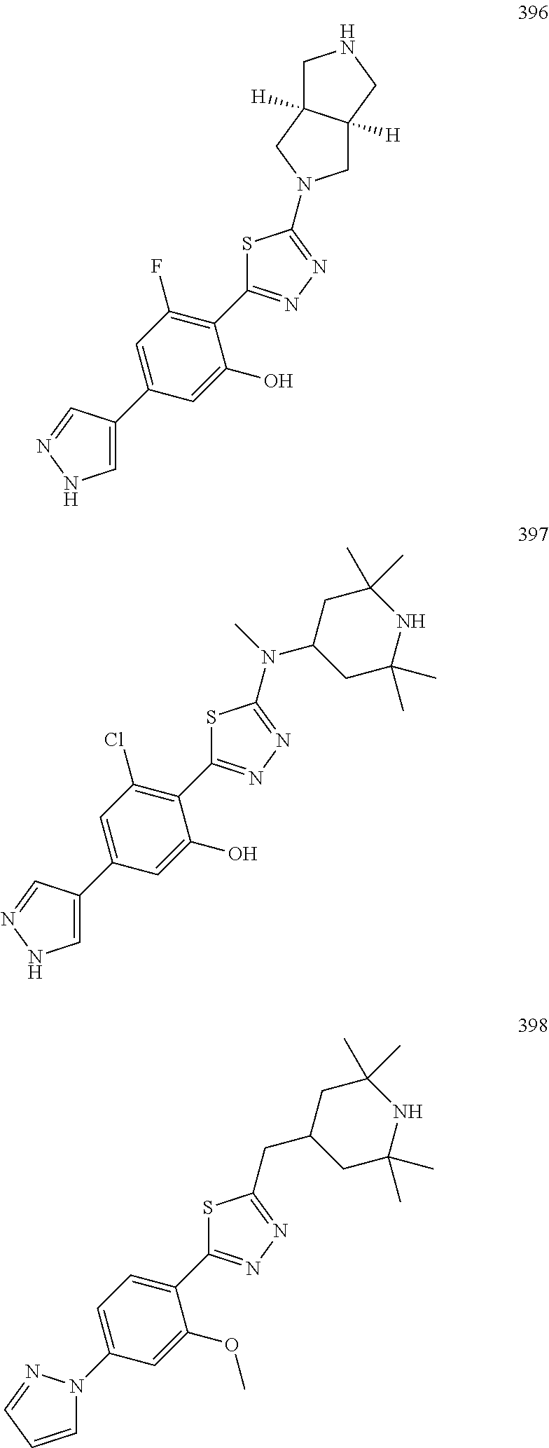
C1=C(C2=CNN=C2)C=C(O)C(C2=NN=C(N3CC4([H])C([H])(C3)CNC4)S2)=C1F.C1=C(C2=CNN=C2)C=C(O)C(C2=NN=C(N(C)C3CC(C)(C)NC(C)(C)C3)S2)=C1Cl.C1=C(N2C=CC=N2)C=C(OC)C(C2=NN=C(CC3CC(C)(C)NC(C)(C)C3)S2)=C1
